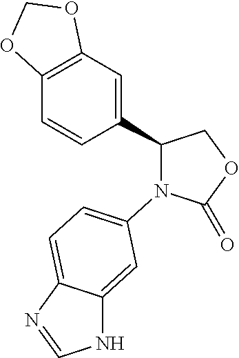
O1C(=O)N(C2=CC=C3C(=C2)NC=N3)C(C2=CC3=C(C=C2)OCO3)C1
